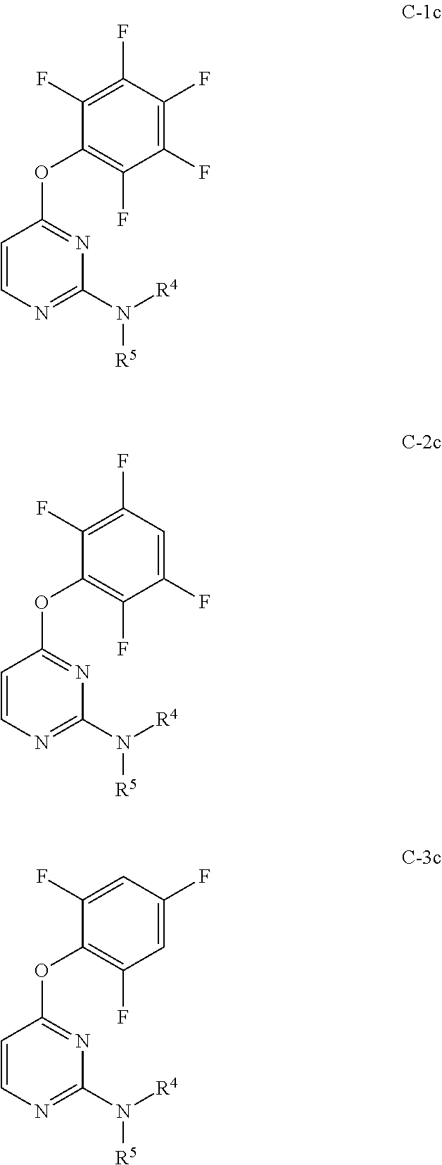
C1=CN=C(N([R4])[R5])N=C1OC1=C(F)C(F)=C(F)C(F)=C1F.C1=CN=C(N([R4])[R5])N=C1OC1=C(F)C=C(F)C=C1F.C1=CN=C(N([R4])[R5])N=C1OC1=C(F)C(F)=CC(F)=C1F
